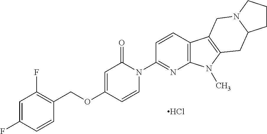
Cl.C1=CN(C2=NC3=C(C=C2)C2=C(N3C)CC3N(C2)CCC3)C(=O)C=C1OCC1=C(F)C=C(F)C=C1
